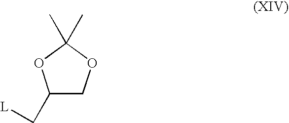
C1(C[L])COC(C)(C)O1
